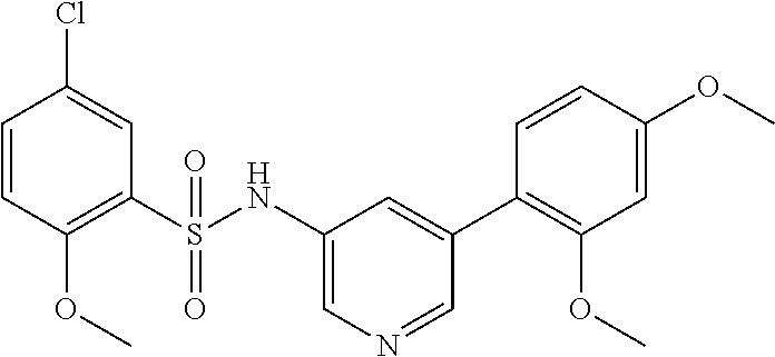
C1=CC(OC)=C(S(NC2=CN=CC(C3=C(OC)C=C(OC)C=C3)=C2)(=O)=O)C=C1Cl
